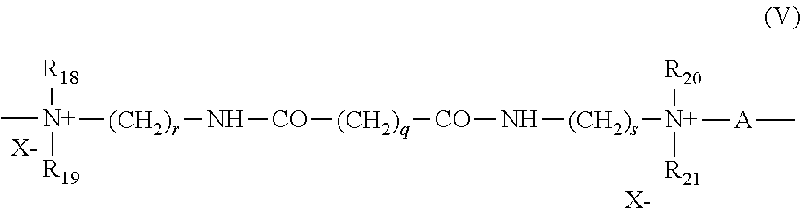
[X-].[X-].C[N+]([R18])([(CH2)r]N[CO][(CH2)q][CO]N[(CH2)s][N+]([R20])([R21])[A]C)[R19]
